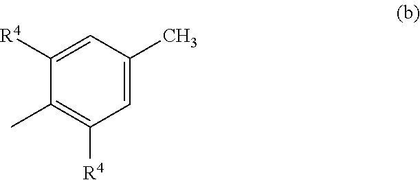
C1=C([R4])C(C)=C([R4])C=C1C
